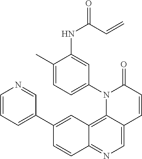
C12=C3C(=CN=C1C=CC(C1=CC=CN=C1)=C2)C=CC(=O)N3C1=CC=C(C)C(NC(C=C)=O)=C1
